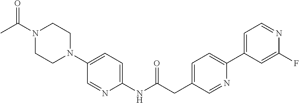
N1(C(C)=O)CCN(C2=CC=C(NC(CC3=CC=C(C4=CC=NC(F)=C4)N=C3)=O)N=C2)CC1
